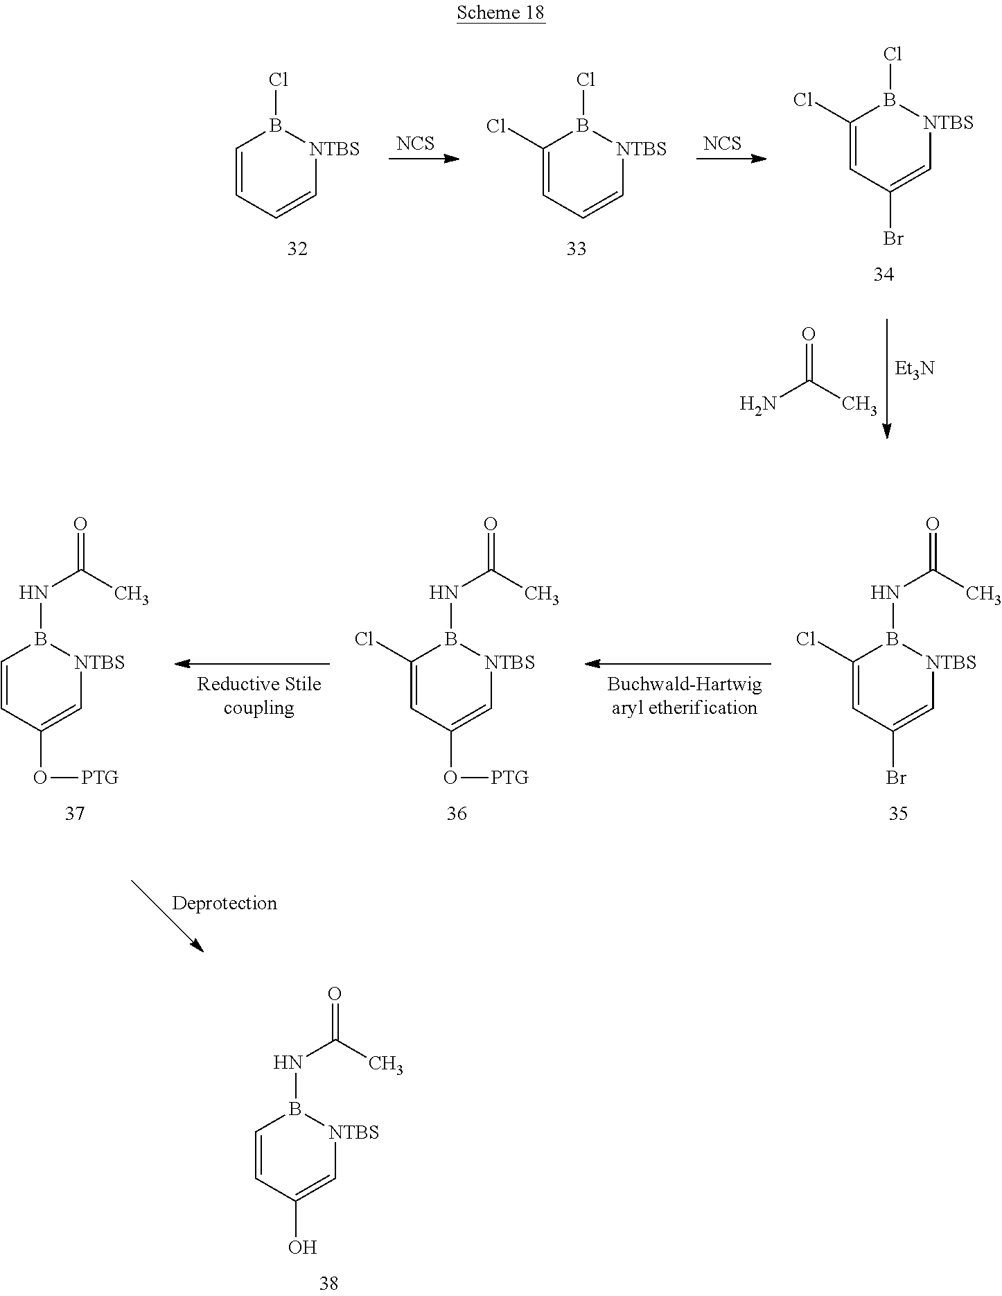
C1=CC=C[NTBS]B1Cl.[NCS].C1(Cl)=CC=C[NTBS]B1Cl.[NCS].C1(Cl)=CC(Br)=C[NTBS]B1Cl.[Et3N].O=C(C)N.C1(Cl)=CC(Br)=C[NTBS]B1NC(=O)C.C1(Cl)=CC(O[PTG])=C[NTBS]B1NC(=O)C.C1=CC(O[PTG])=C[NTBS]B1NC(=O)C.C1=CC(O)=C[NTBS]B1NC(=O)C
